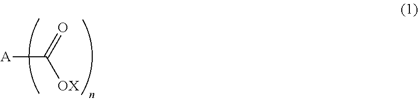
[A]C(=O)[OX]
